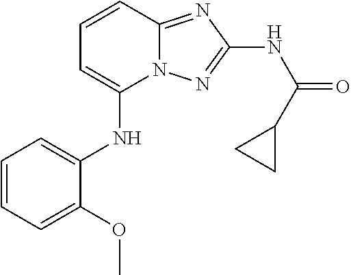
N(C1=CC=CC2=NC(NC(=O)C3CC3)=NN12)C1=CC=CC=C1OC
